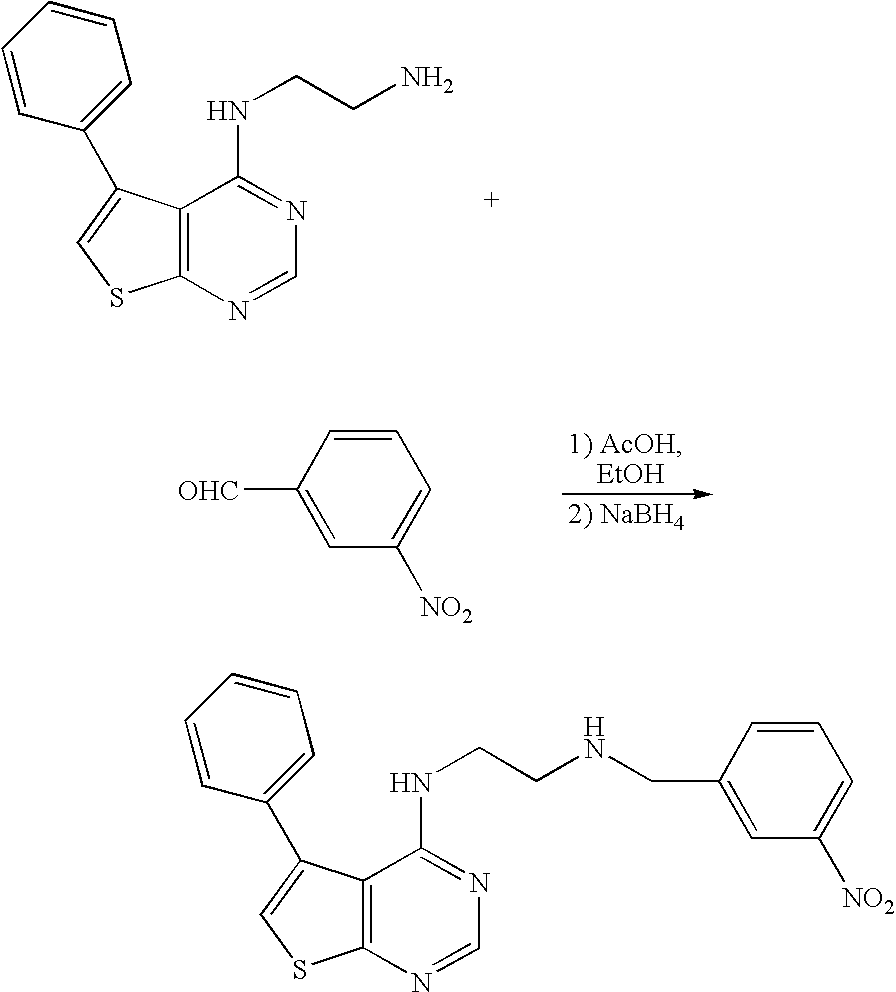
C12=C(N=CN=C1NCCN)SC=C2C1=CC=CC=C1.C1=CC([OHC])=CC([NO2])=C1.C12=C(N=CN=C1NCCNCC1=CC([NO2])=CC=C1)SC=C2C1=CC=CC=C1
